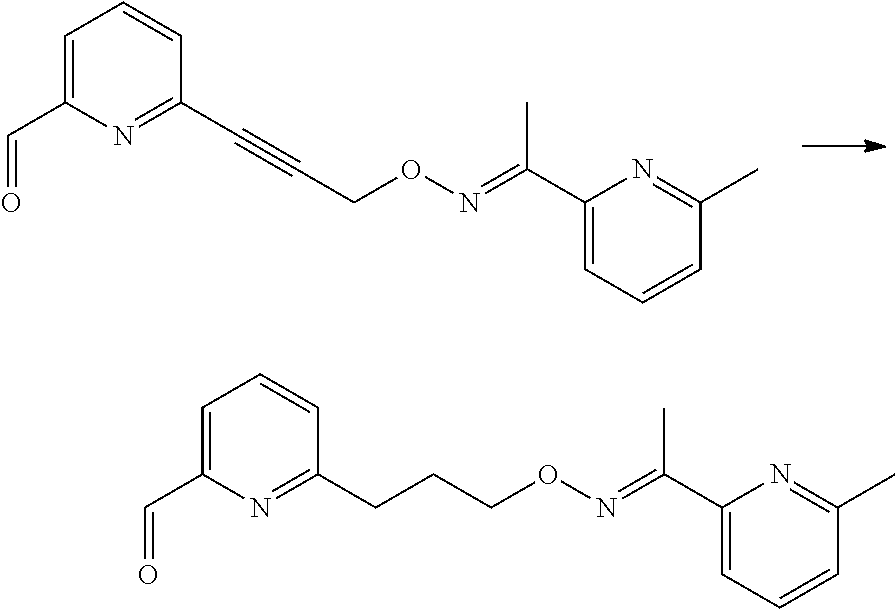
C1=C(C=O)N=C(C#CCON=C(C2=CC=CC(C)=N2)C)C=C1.C1=C(C=O)N=C(CCCON=C(C2=CC=CC(C)=N2)C)C=C1
